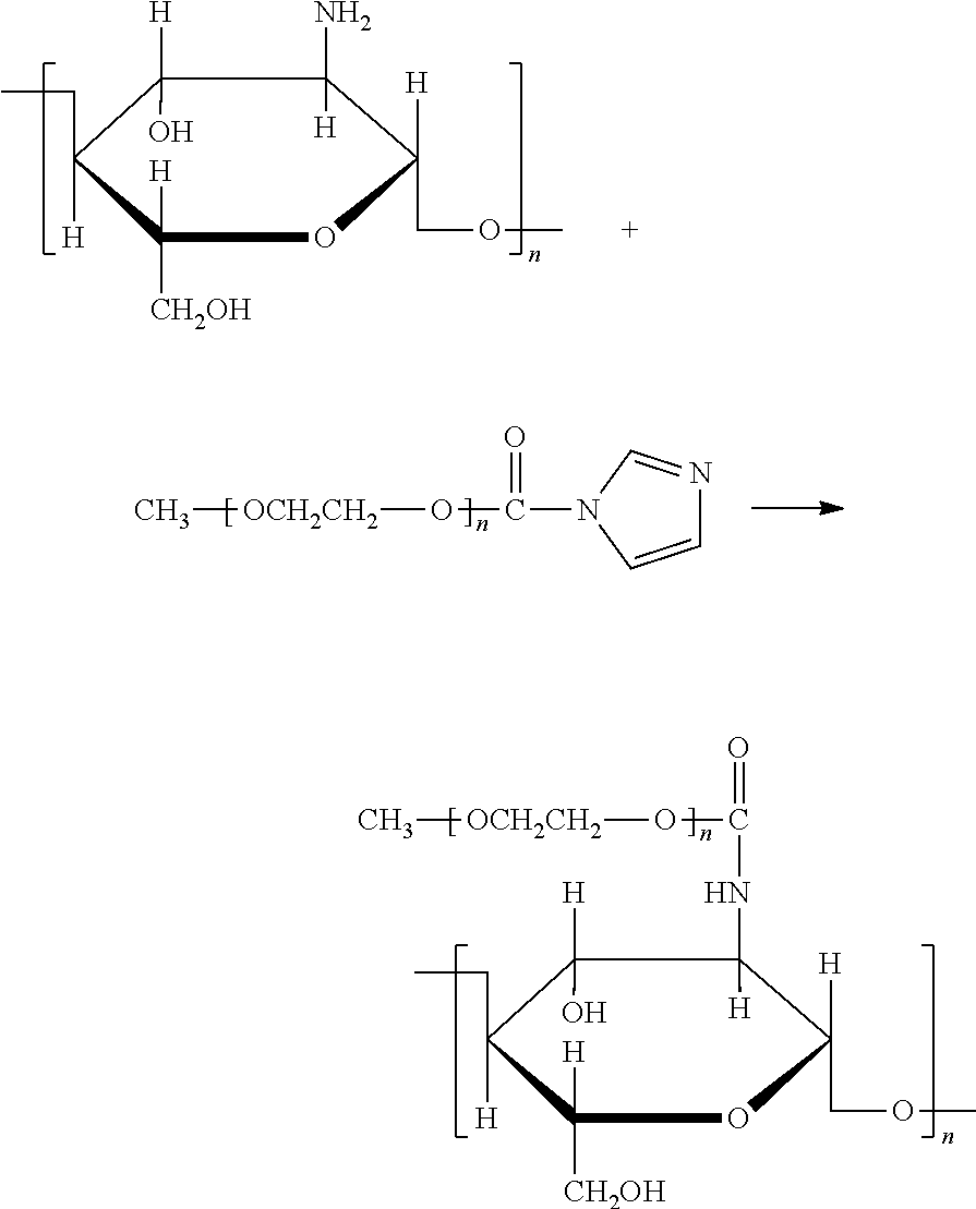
C1([H])(O)C(CC)([H])C([CH2OH])([H])OC([H])(COC)C1(N)[H].C(=O)(N1C=CN=C1)O[OCH2CH2]C.C1([H])(O)C(CC)([H])C([CH2OH])([H])OC([H])(COC)C1([H])NC(=O)O[OCH2CH2]C
